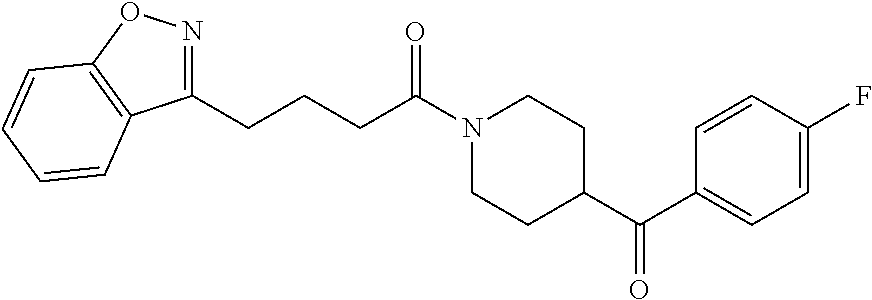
C1(CCCC(N2CCC(C(C3=CC=C(F)C=C3)=O)CC2)=O)=NOC2=C1C=CC=C2
